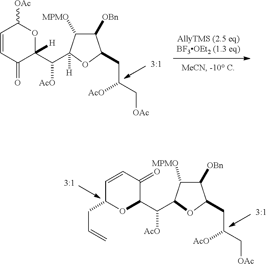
C1([OBn])C([MPMO])C(C(C2C(=O)C=CC(CC=C)O2)[AcO])OC1CC([AcO])C[OAc].C1([OBn])C([MPMO])C(C(C2([H])OC([OAc])C=CC2=O)[AcO])([H])OC1CC([AcO])C[OAc]
